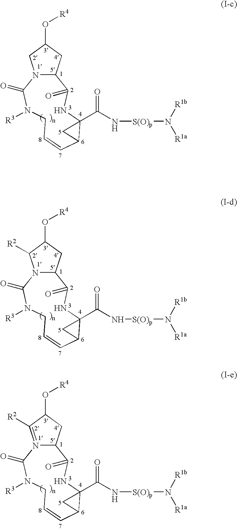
N12C(CC(O[R4])C1)C(=O)NC1(C(=O)N[S(O)p]N([R1a])[R1b])C(C=CCN([R3])C2=O)C1.N12C(CC(O[R4])C1[R2])C(=O)NC1(C(=O)N[S(O)p]N([R1a])[R1b])C(C=CCN([R3])C2=O)C1.N12=C([R2])C(O[R4])CC1C(=O)NC1(C(=O)N[S(O)p]N([R1a])[R1b])C(C=CCN([R3])C2=O)C1
